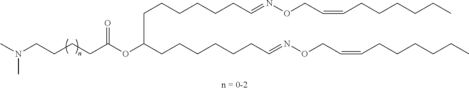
C(CC(OC(CCCCCCC=NOCC=CCCCCCC)CCCCCCC=NOCC=CCCCCCC)=O)CCN(C)C
